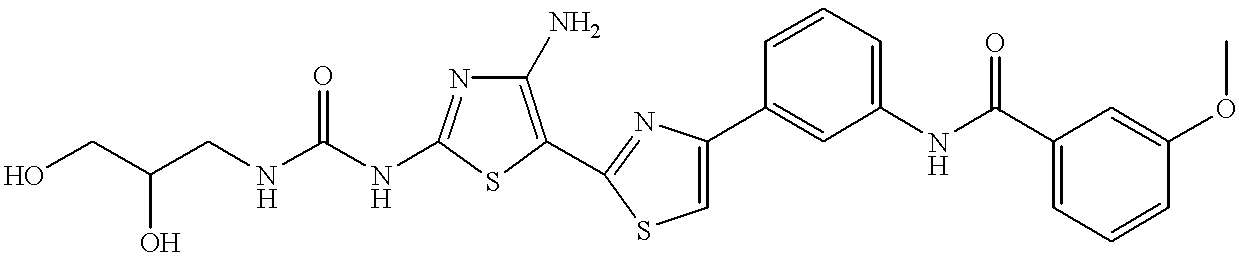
C(NC1=NC(N)=C(C2=NC(C3=CC(NC(C4=CC=CC(OC)=C4)=O)=CC=C3)=CS2)S1)(NCC(CO)O)=O
